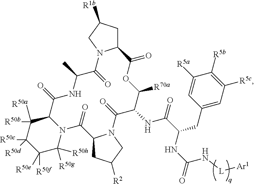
C1C([R1b])CN2C1C(=O)OC([R70a])C(NC(=O)C(NC(=O)N[L][Ar1])CC1=CC([R5c])=C([R5b])C([R5a])=C1)C(=O)N1C(CC([R2])C1)C(=O)N1C(C(=O)NC(C)C2=O)C([R50b])([R50a])C([R50c])([R50d])C([R50f])([R50e])C1([R50g])[R50h]
